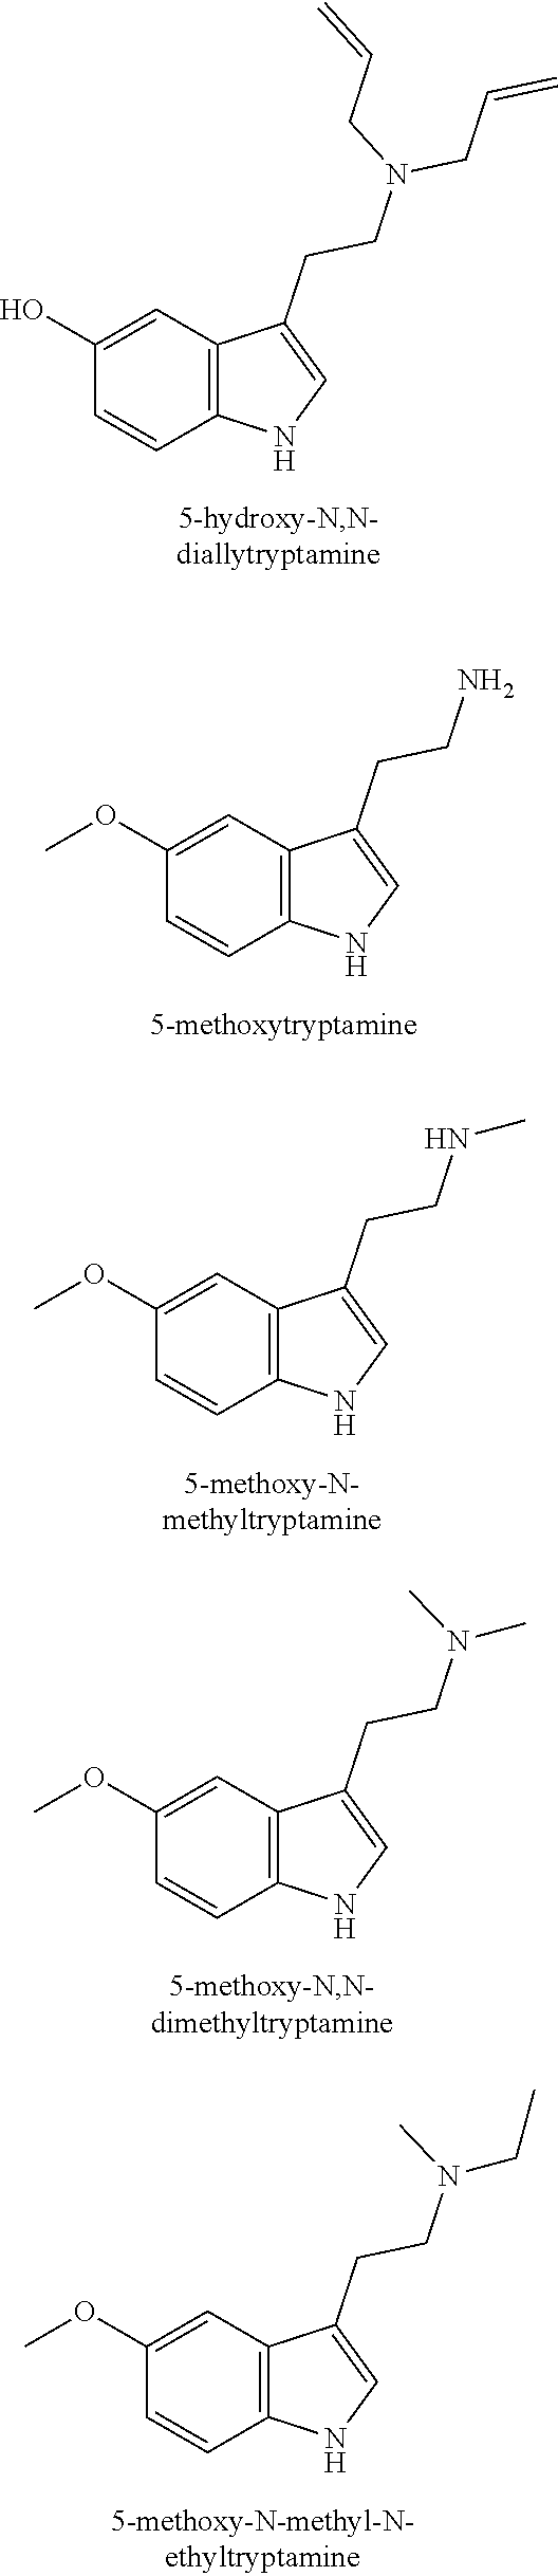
C1(O)=CC2=C(C=C1)NC=C2CCN(CC=C)CC=C.C1(OC)=CC2=C(C=C1)NC=C2CCN.C1(OC)=CC2=C(C=C1)NC=C2CCNC.C1(OC)=CC2=C(C=C1)NC=C2CCN(C)C.C1(OC)=CC2=C(C=C1)NC=C2CCN(CC)C
